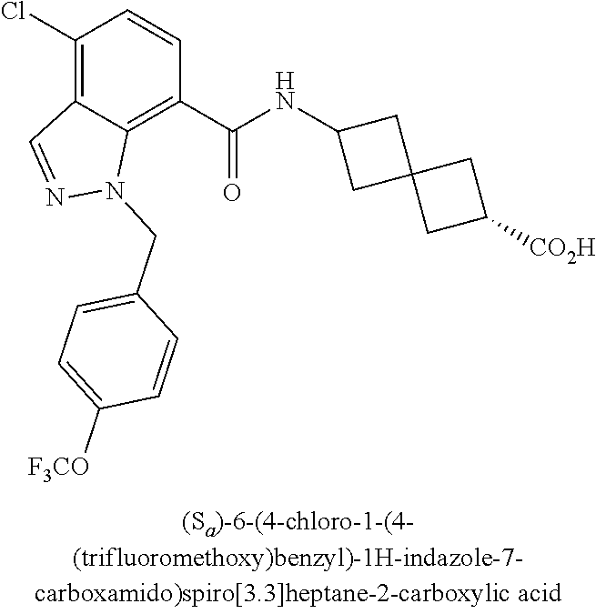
C1(Cl)=C2C(=C(C(NC3CC4(C3)CC([CO2H])C4)=O)C=C1)N(CC1=CC=C([F3CO])C=C1)N=C2
